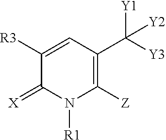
C1([R3])=CC(C([Y3])([Y1])[Y2])=C([Z])N([R1])C1=[X]
